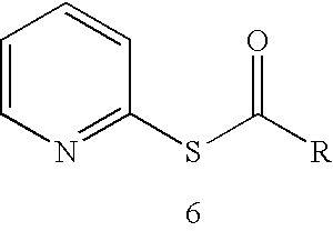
C1=CN=C(SC([R])=O)C=C1
